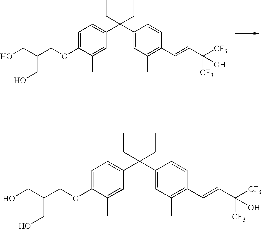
C1=C(OCC(CO)CO)C(C)=CC(C(C2=CC(C)=C(C=CC([CF3])([CF3])O)C=C2)(CC)CC)=C1.C1=C(OCC(CO)CO)C(C)=CC(C(C2=CC(C)=C(C=CC([CF3])([CF3])O)C=C2)(CC)CC)=C1
